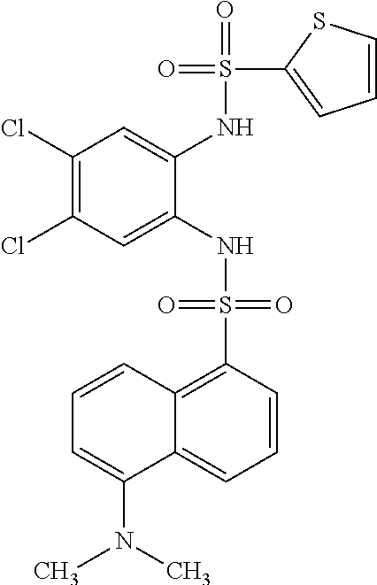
C1(Cl)=C(Cl)C=C(NS(=O)(=O)C2=C3C(=CC=C2)C(N(C)C)=CC=C3)C(NS(=O)(C2=CC=CS2)=O)=C1
